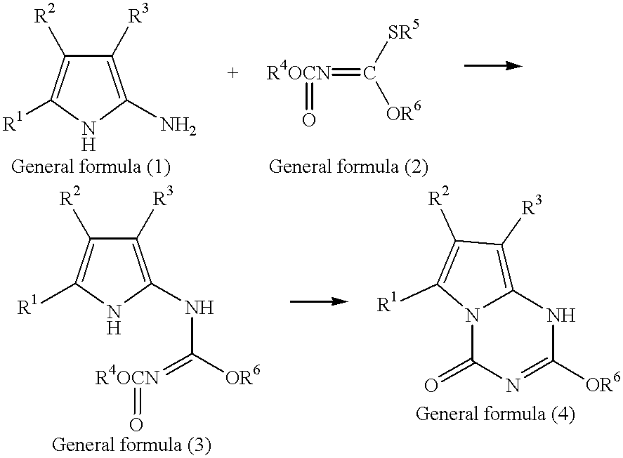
C1(N)=C([R3])C([R2])=C([R1])N1.[R4OCN](=C([OR6])[SR5])=O.C1(NC([OR6])=[R4OCN]=O)=C([R3])C([R2])=C([R1])N1.C1([R3])=C2N(C([R1])=C1[R2])C(=O)N=C([OR6])N2
